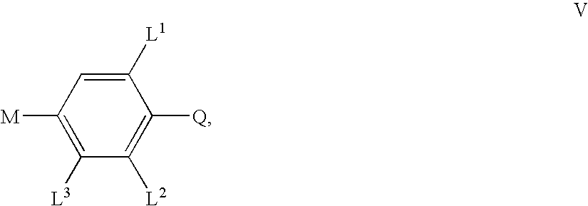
[M]C1=C([L3])C([L2])=C([Q])C([L1])=C1
